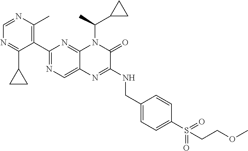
C1(C2=NC=C3C(=N2)N(C(C2CC2)C)C(=O)C(NCC2=CC=C(S(CCOC)(=O)=O)C=C2)=N3)=C(C)N=CN=C1C1CC1
